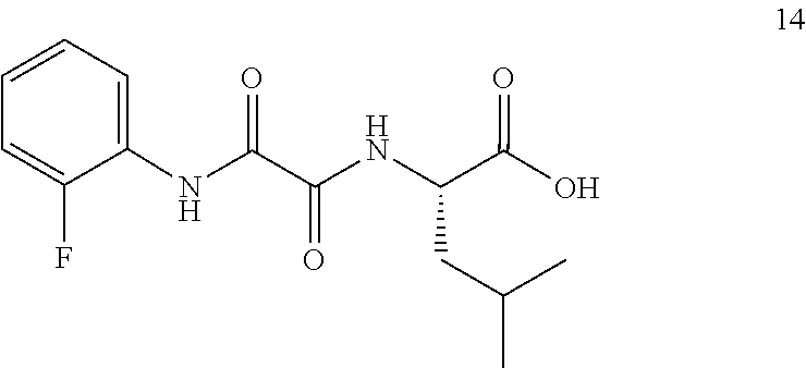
C1=C(F)C(NC(C(NC(C(=O)O)CC(C)C)=O)=O)=CC=C1
